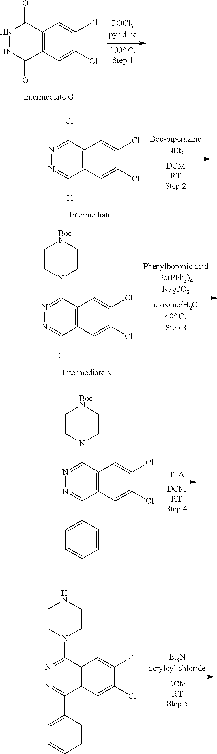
C12=C(C=C(Cl)C(Cl)=C1)C(=O)NNC2=O.C12=C(C=C(Cl)C(Cl)=C1)C(Cl)=NN=C2Cl.C12=C(C=C(Cl)C(Cl)=C1)C(Cl)=NN=C2N1CC[BocN]CC1.N1=C(C2=CC=CC=C2)C2=C(C(N3CC[BocN]CC3)=N1)C=C(Cl)C(Cl)=C2.N1=C(C2=CC=CC=C2)C2=C(C(N3CCNCC3)=N1)C=C(Cl)C(Cl)=C2
